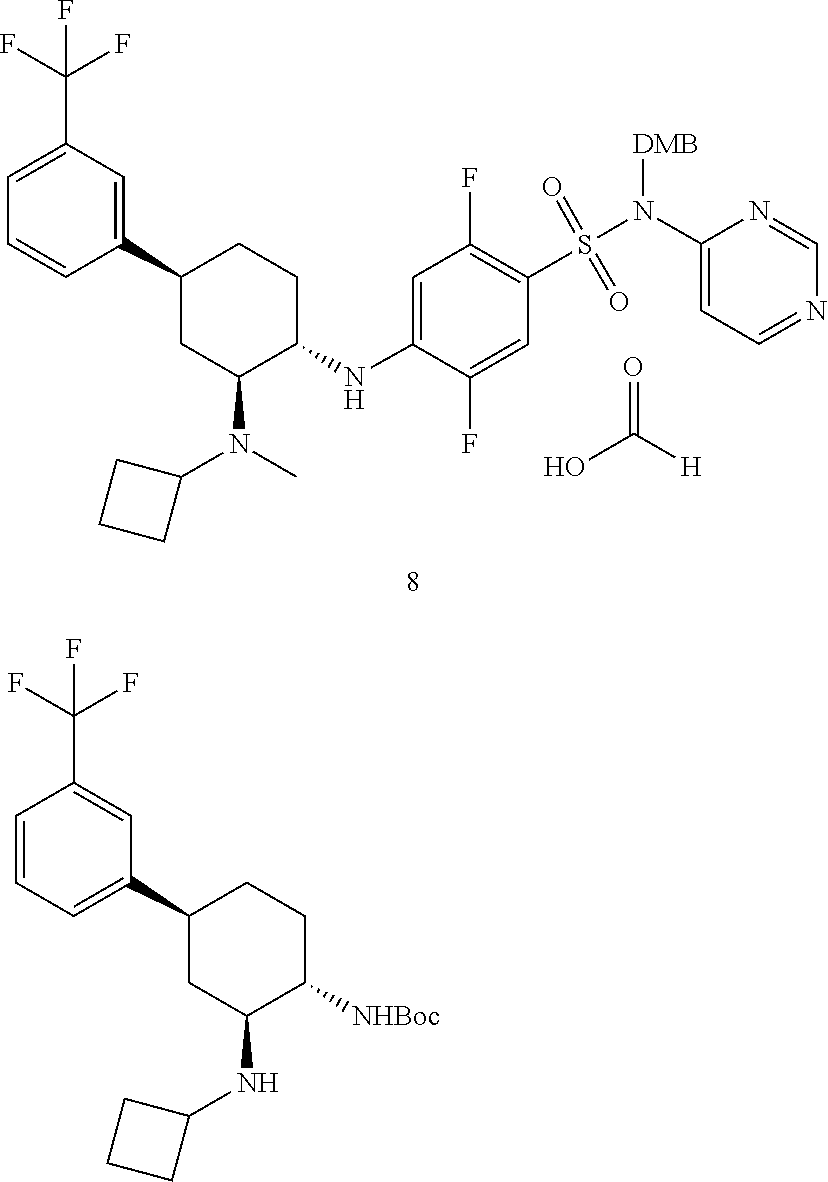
C1=CC(C2CC(N(C3CCC3)C)C(NC3=CC(F)=C(S(N([DMB])C4=CC=NC=N4)(=O)=O)C=C3F)CC2)=CC(C(F)(F)F)=C1.O=C([H])O.C1=CC(C(F)(F)F)=CC(C2CC(NC3CCC3)C([NHBoc])CC2)=C1
